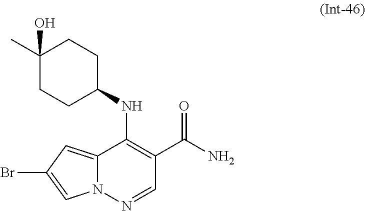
C1(O)(C)CCC(NC2=C(C(=O)N)C=NN3C2=CC(Br)=C3)CC1
